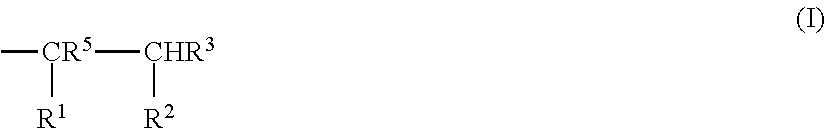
[CR5](C)([R1])[CHR3][R2]
